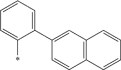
C1=C(*)C(C2=CC3=C(C=C2)C=CC=C3)=CC=C1
